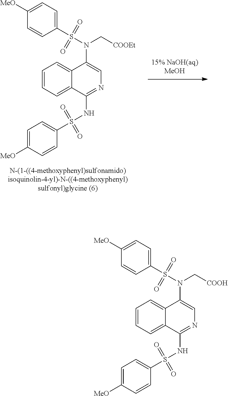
C1=CC=C2C(=C1)C(N(S(C1=CC=C([MeO])C=C1)(=O)=O)C[COOH])=CN=C2NS(C1=CC=C([MeO])C=C1)(=O)=O.C1=CC=C2C(=C1)C(N(S(C1=CC=C([MeO])C=C1)(=O)=O)C[COOEt])=CN=C2NS(C1=CC=C([MeO])C=C1)(=O)=O
